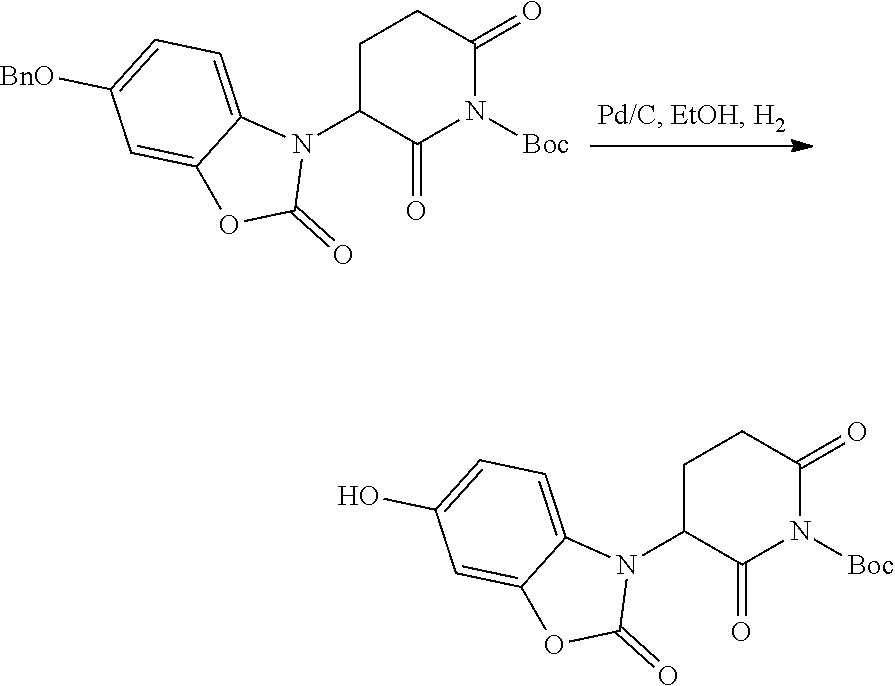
C1C(N2C3=CC=C([BnO])C=C3OC2=O)C(=O)N([Boc])C(=O)C1.C1C(N2C3=CC=C(O)C=C3OC2=O)C(=O)N([Boc])C(=O)C1
